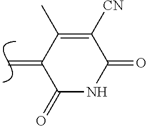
C=C1C(=O)NC(=O)C([CN])=C1C
